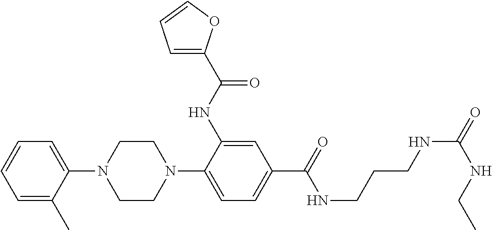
C1=CC=C(C)C(N2CCN(C3=CC=C(C(=O)NCCCNC(=O)NCC)C=C3NC(C3=CC=CO3)=O)CC2)=C1
